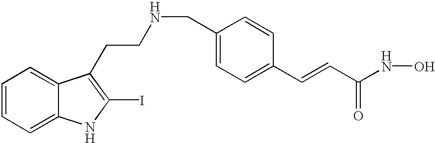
C1=CC=C2C(=C1)C(CCNCC1=CC=C(C=CC(NO)=O)C=C1)=C(I)N2
